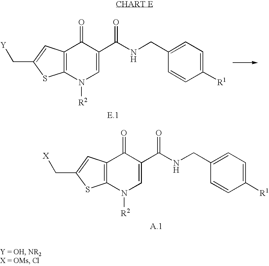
C([Y])C1=CC2=C(S1)N([R2])C=C(C(NCC1=CC=C([R1])C=C1)=O)C2=O.C([X])C1=CC2=C(S1)N([R2])C=C(C(NCC1=CC=C([R1])C=C1)=O)C2=O
